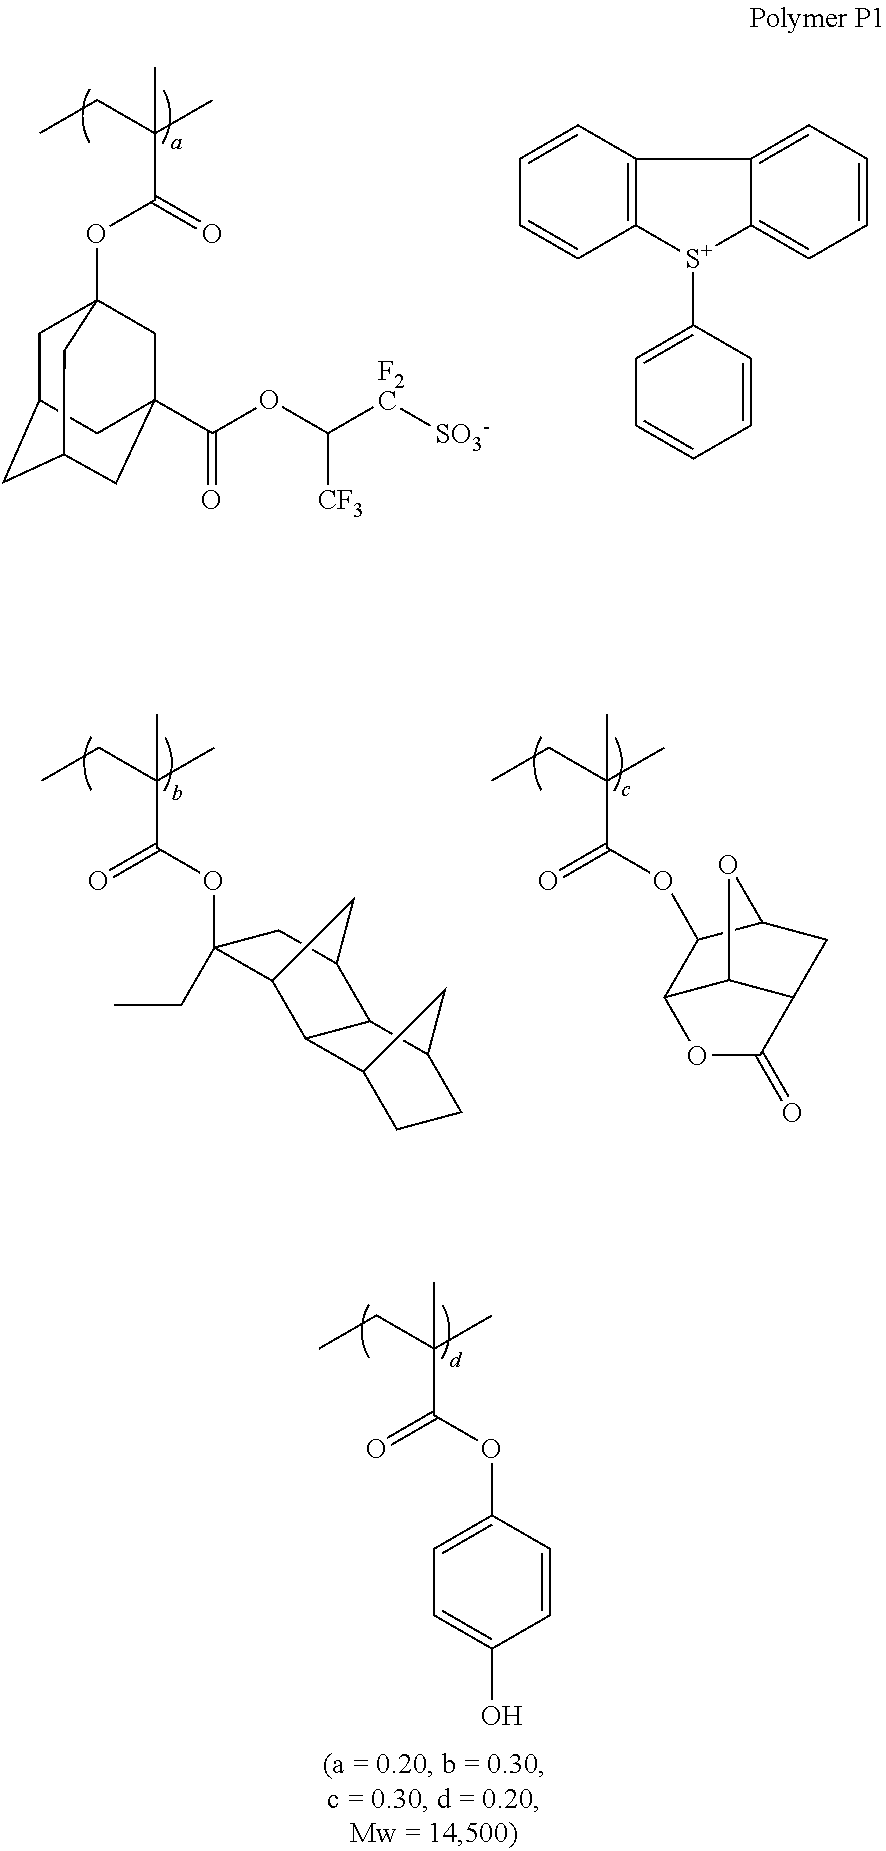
O(C([F2C][SO3-])[CF3])C(C12CC3(OC(=O)C(CC)(C)C)CC(CC(C1)C3)C2)=O.C12=C(C=CC=C1)C1=CC=CC=C1[S+]2C1=CC=CC=C1.O=C(OC1(CC)C2CC(C1)C1C2C2CCC1C2)C(CC)(C)C.O=C(OC1C2C3C(CC1O3)C(=O)O2)C(CC)(C)C.O=C(OC1=CC=C(O)C=C1)C(CC)(C)C
